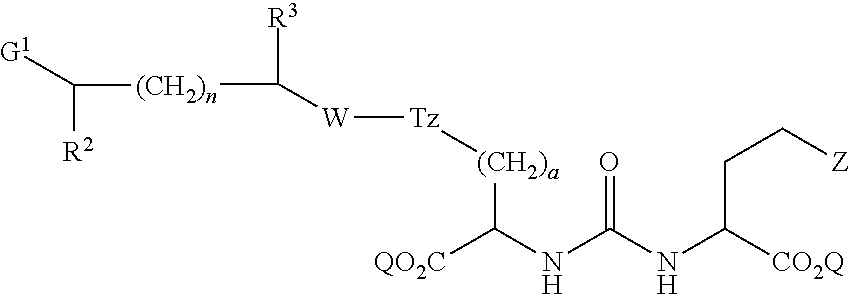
C(CC[Z])([CO2Q])NC(=O)NC([QO2C])[(CH2)a][Tz][W]C([(CH2)n]C([R2])[G1])[R3]
